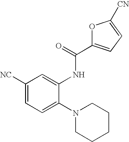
C1([NC])=CC=C(N2CCCCC2)C(NC(C2=CC=C([CN])O2)=O)=C1
